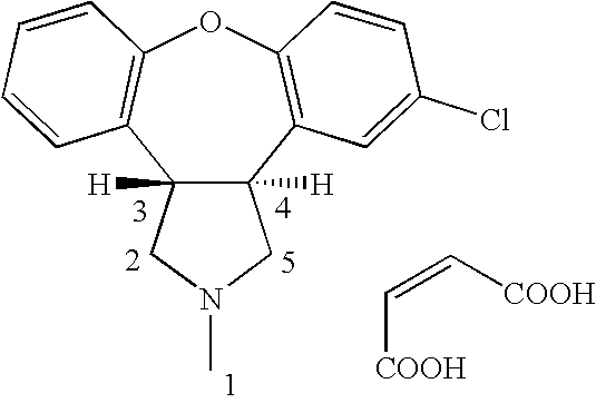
C12([H])C([H])(C3=C(OC4=C1C=CC=C4)C=CC(Cl)=C3)CN(C)C2.C([COOH])=C[COOH]
